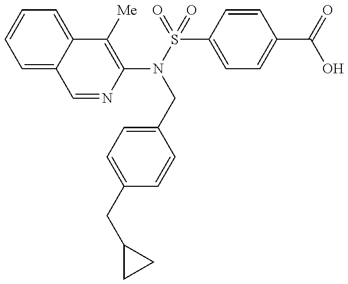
C1=NC(N(S(=O)(=O)C2=CC=C(C(=O)O)C=C2)CC2=CC=C(CC3CC3)C=C2)=C([Me])C2=CC=CC=C12
